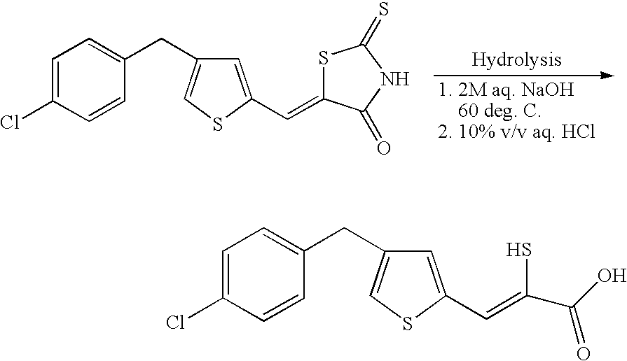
C1=C(Cl)C=CC(CC2=CSC(C=C3SC(=S)NC3=O)=C2)=C1.C1=C(Cl)C=CC(CC2=CSC(C=C(S)C(O)=O)=C2)=C1
